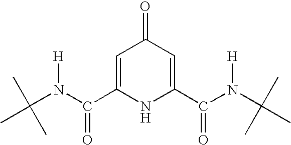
C1=C(C(N(C(C)(C)C)[H])=O)NC(C(N(C(C)(C)C)[H])=O)=CC1=O
